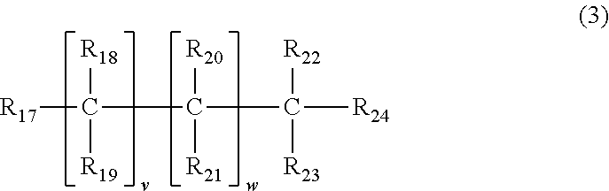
[R17]C([R18])([R19])C([R20])([R21])C([R24])([R22])[R23]
